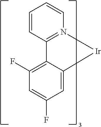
C1=CC2=N(C=C1)[Ir]C1=CC(F)=CC(F)=C21
